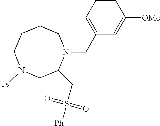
C1CCN([Ts])CC(CS([Ph])(=O)=O)N(CC2=CC=CC([OMe])=C2)C1
